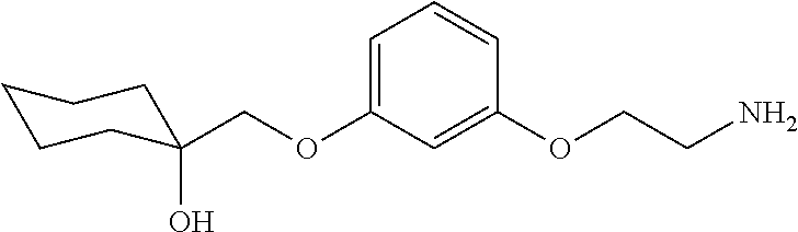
C(OC1=CC=CC(OCCN)=C1)C1(O)CCCCC1
